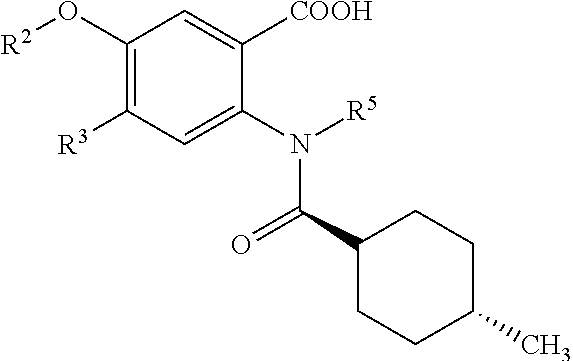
[R2]OC1=C([R3])C=C(N([R5])C(C2CCC(C)CC2)=O)C([COOH])=C1
